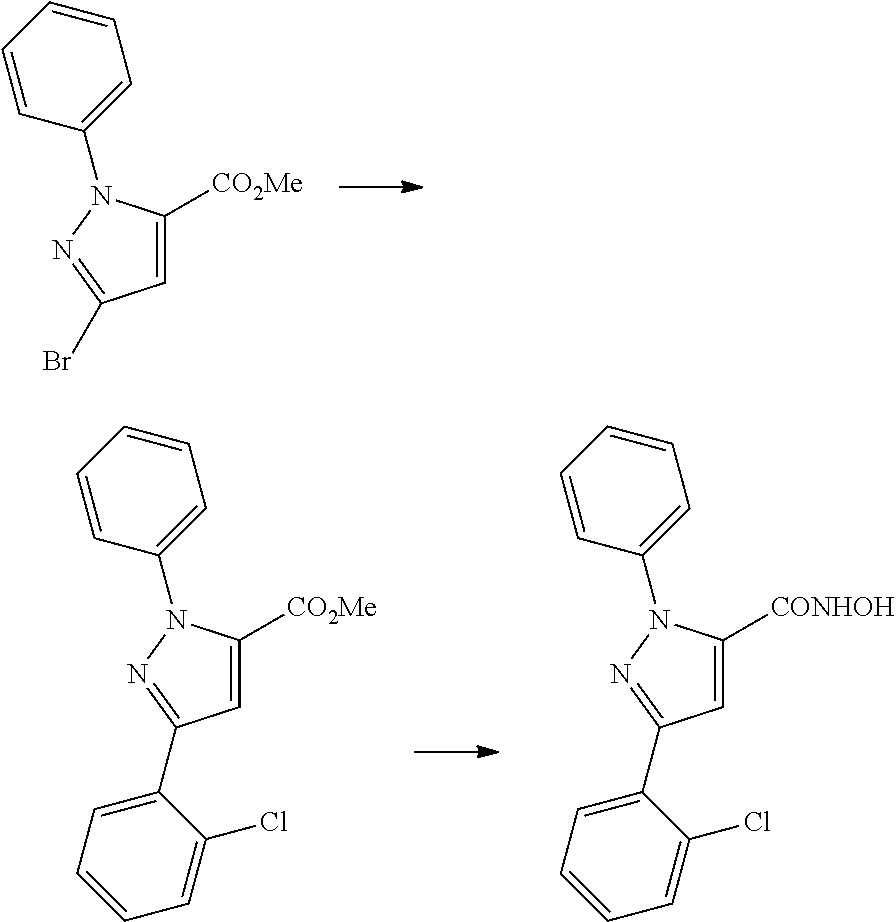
C1=C([CO2Me])N(C2=CC=CC=C2)N=C1Br.C1=C([CONHOH])N(C2=CC=CC=C2)N=C1C1=CC=CC=C1Cl.C1=C([CO2Me])N(C2=CC=CC=C2)N=C1C1=CC=CC=C1Cl
